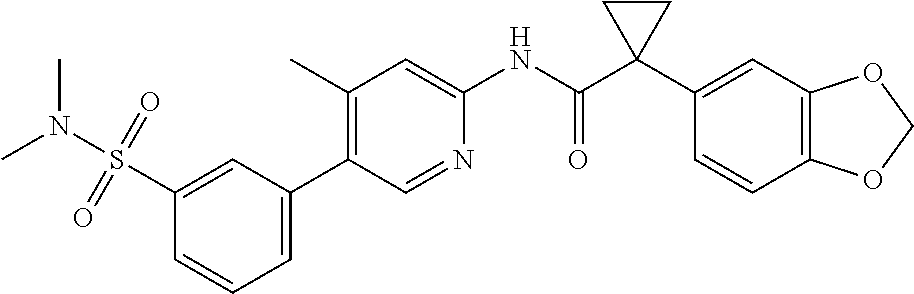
C1(C)=C(C2=CC=CC(S(N(C)C)(=O)=O)=C2)C=NC(NC(C2(C3=CC4=C(C=C3)OCO4)CC2)=O)=C1
